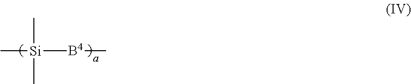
C[Si]([B4]C)(C)(C)C
